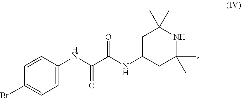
C1=C(NC(C(NC2CC(C)(C)NC(C)(C)C2)=O)=O)C=CC(Br)=C1
